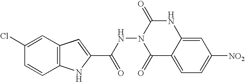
C12=C(C=C(Cl)C=C1)C=C(C(NN1C(=O)C3=CC=C([NO2])C=C3NC1=O)=O)N2
